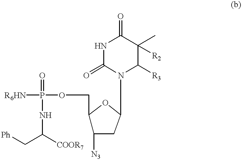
[R6HN]P(OCC1C([N3])CC(N2C([R3])C(C)([R2])C(=O)NC2=O)O1)(=O)NC([COOR7])C[Ph]
